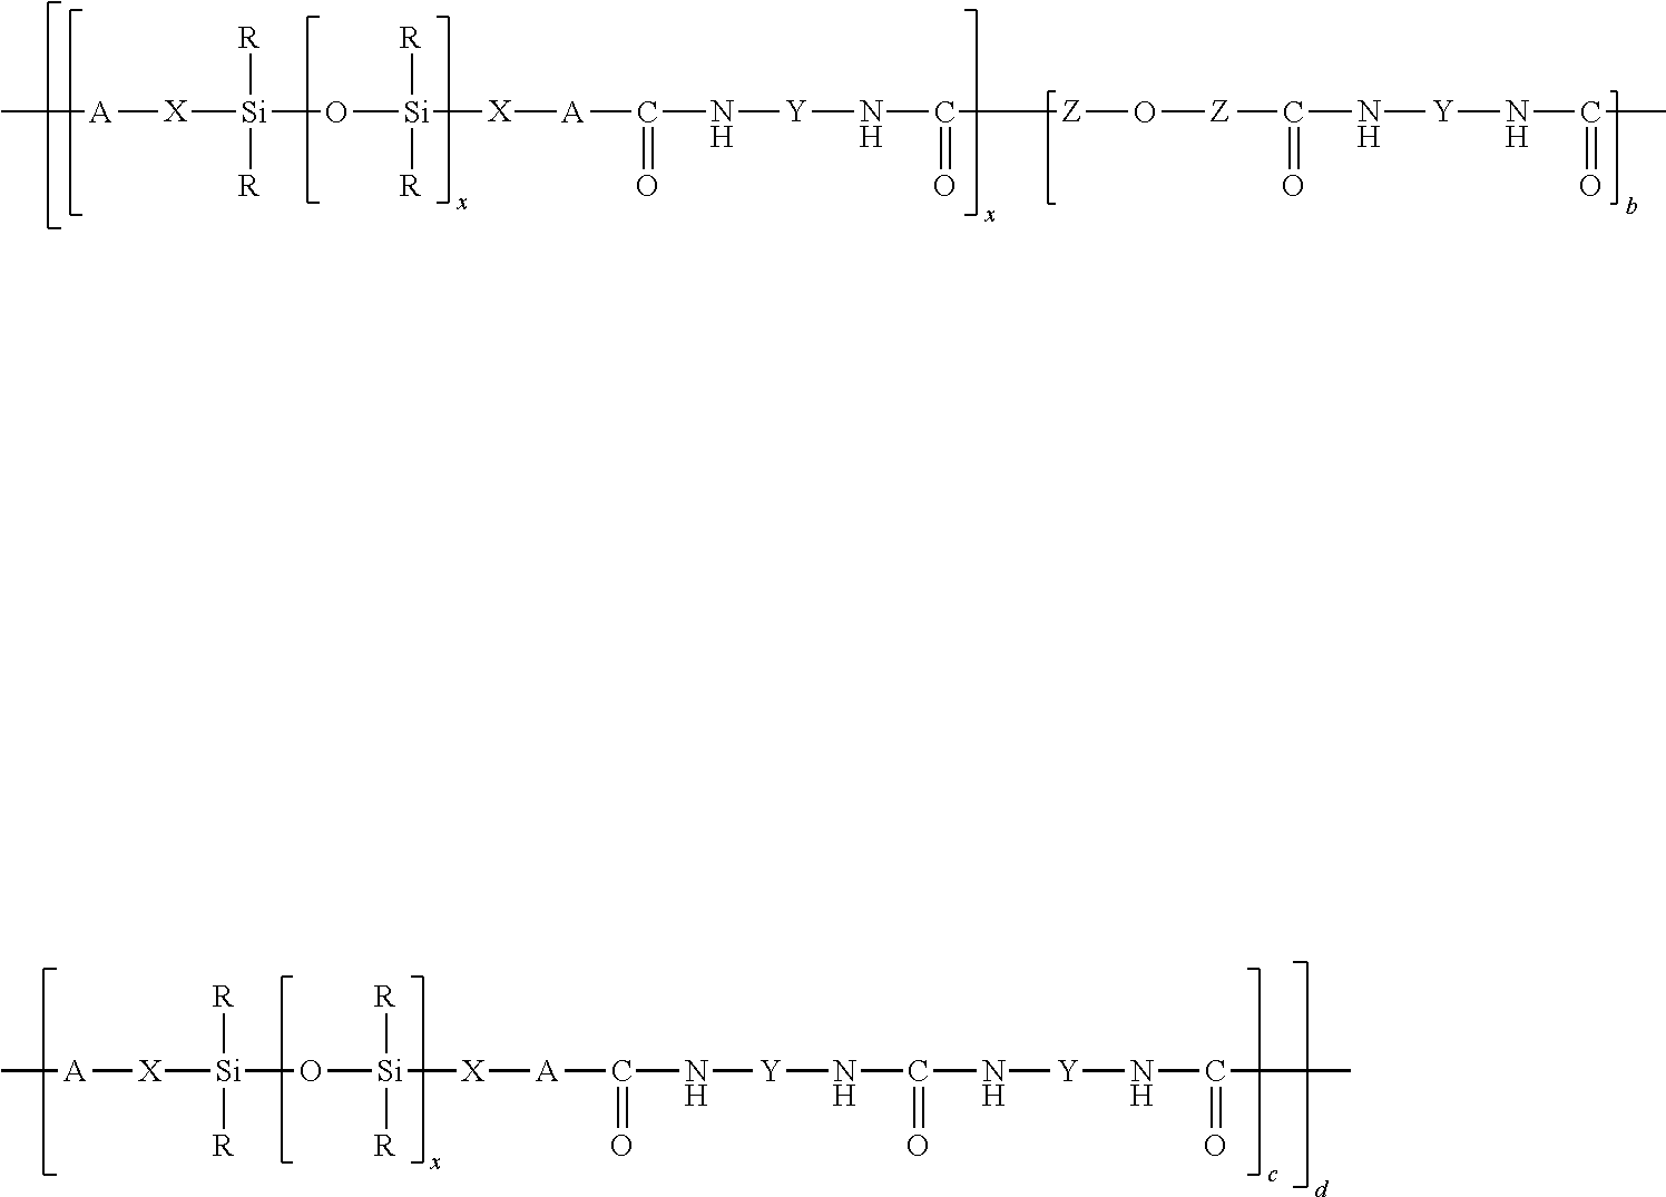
C[A][X][Si](O[Si]([X][A]C(N[Y]NC([Z]O[Z]C(N[Y]NC(C)=O)=O)=O)=O)([R])[R])([R])[R].C[A][X][Si](O[Si]([X][A]C(N[Y]NC(=O)N[Y]NC(C)=O)=O)([R])[R])([R])[R]
